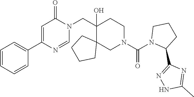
C1(CN2C(=O)C=C(C3=CC=CC=C3)N=C2)(O)C2(CN(C(N3C(C4=NNC(C)=N4)CCC3)=O)CC1)CCCC2
